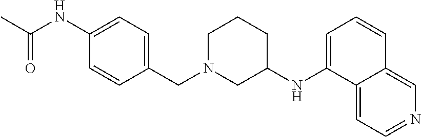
C1=CC(CN2CCCC(NC3=CC=CC4=CN=CC=C34)C2)=CC=C1NC(C)=O
